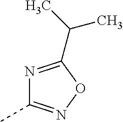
N1=C(C(C)C)ON=C1C
